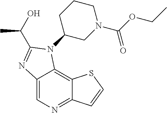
C12=CN=C3C(=C1N(C1CN(C(OCC)=O)CCC1)C(C(C)O)=N2)SC=C3
